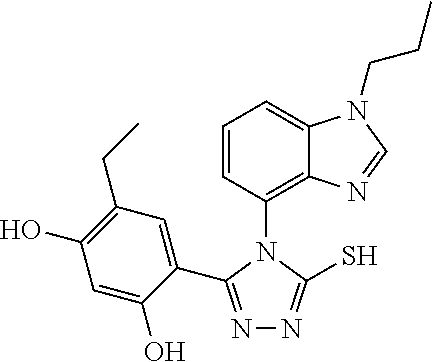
N1=C(C2=CC(CC)=C(O)C=C2O)N(C2=C3C(=CC=C2)N(CCC)C=N3)C(S)=N1
